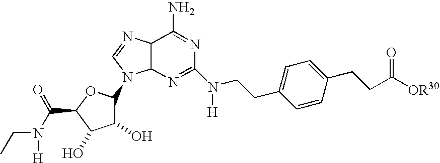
C12C(N=C(N(CCC3=CC=C(CCC(=O)[OR30])C=C3)[H])N=C1N)N(C1C(O)C(O)C(C(N(CC)[H])=O)O1)C=N2
